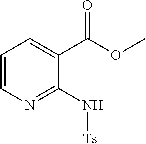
C1=CN=C(N[Ts])C(C(OC)=O)=C1
